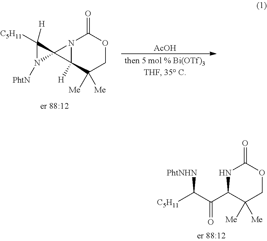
N1C(C(C([C5H11])[PhtNHN])=O)C([Me])([Me])COC1=O.N12C([H])(C([Me])([Me])COC1=O)C21C([C5H11])([H])N1[PhtN].[AcOH]
